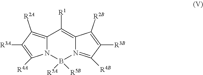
C12=C([R2A])C([R3A])=C([R4A])N1B([R5A])([R5B])N1=C([R4B])C([R3B])=C([R2B])C1=C2[R1]
